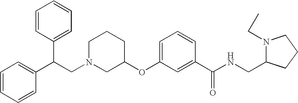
C1N(CC(C2=CC=CC=C2)C2=CC=CC=C2)CC(OC2=CC=CC(C(NCC3N(CC)CCC3)=O)=C2)CC1
